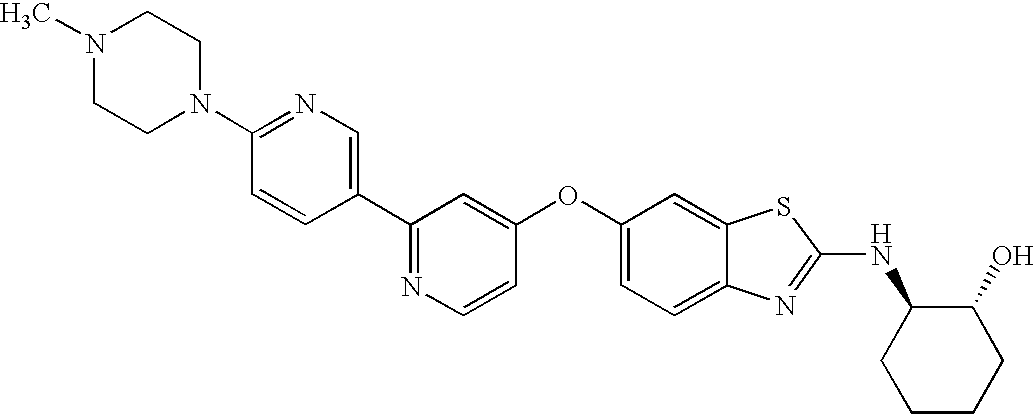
N1=C(C2=CN=C(N3CCN(C)CC3)C=C2)C=C(OC2=CC=C3C(=C2)SC(NC2CCCCC2O)=N3)C=C1
